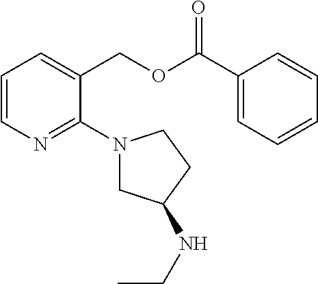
C1=CN=C(N2CC(NCC)CC2)C(COC(C2=CC=CC=C2)=O)=C1
